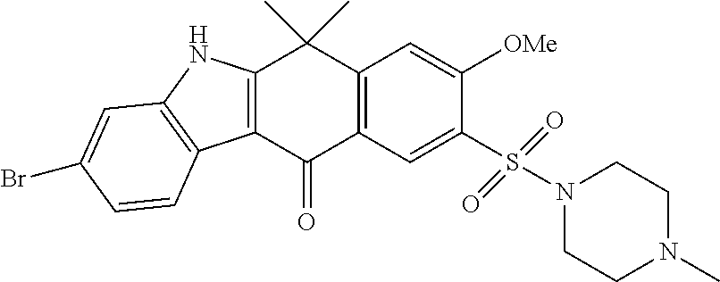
C12=C(C(=O)C3=C(C1(C)C)C=C([OMe])C(S(N1CCN(C)CC1)(=O)=O)=C3)C1=C(N2)C=C(Br)C=C1
